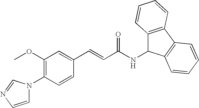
C1(OC)=C(N2C=CN=C2)C=CC(C=CC(NC2C3=C(C4=C2C=CC=C4)C=CC=C3)=O)=C1
